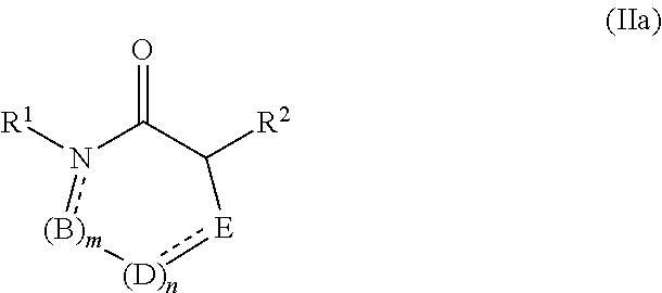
O=C1C([R2])[E]:[(D)n][(B)m]n1[R1]
